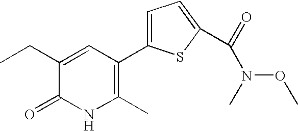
C1(CC)=CC(C2=CC=C(C(=O)N(OC)C)S2)=C(C)NC1=O
